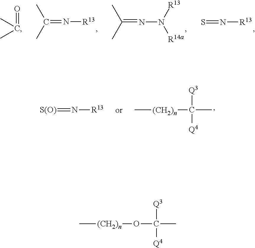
S=N[R13].C(=NN([R13])[R14a])(C)C.C(=N[R13])(C)C.O=C(C)C.C[(CH2)n]C(C)([Q3])[Q4].[S(O)]=N[R13].C[(CH2)n]OC(C)([Q3])[Q4]
